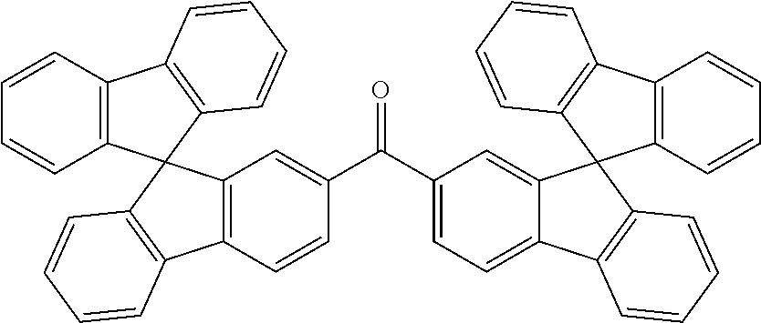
C12=C(C=CC(C(=O)C3=CC=C4C(=C3)C3(C5=C4C=CC=C5)C4=C(C=CC=C4)C4=C3C=CC=C4)=C1)C1=C(C=CC=C1)C21C2=C(C=CC=C2)C2=C1C=CC=C2
